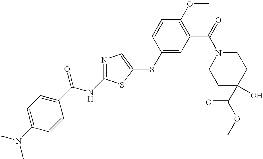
C1=C(N(C)C)C=CC(C(NC2=NC=C(SC3=CC(C(=O)N4CCC(C(OC)=O)(O)CC4)=C(OC)C=C3)S2)=O)=C1
